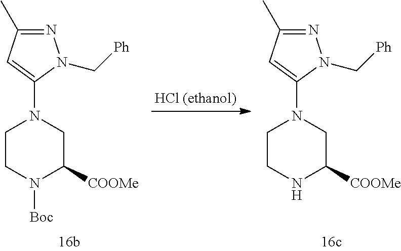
C1CN([Boc])C([COOMe])CN1C1=CC(C)=NN1C[Ph].C1CNC([COOMe])CN1C1=CC(C)=NN1C[Ph]
